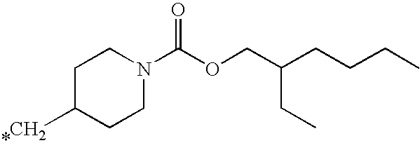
C1C(C)CCN(C(OCC(CCCC)CC)=O)C1
